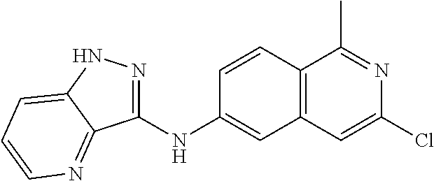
C1(NC2=CC3=C(C=C2)C(C)=NC(Cl)=C3)=NNC2=CC=CN=C12
